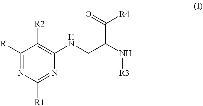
C1([R])=NC([R1])=NC(NCC(N[R3])C([R4])=O)=C1[R2]
